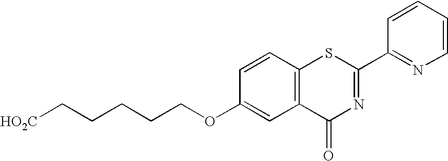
C(CCCOC1=CC2=C(C=C1)SC(C1=NC=CC=C1)=NC2=O)C[HO2C]
